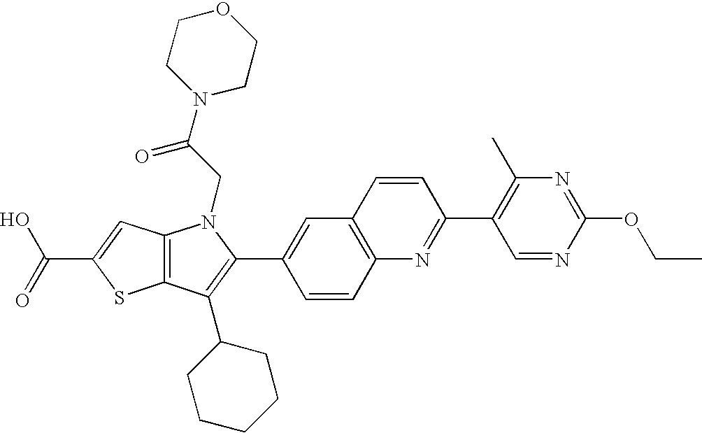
C(C1=CC2=C(S1)C(C1CCCCC1)=C(C1=CC3=C(C=C1)N=C(C1=C(C)N=C(OCC)N=C1)C=C3)N2CC(=O)N1CCOCC1)(=O)O
